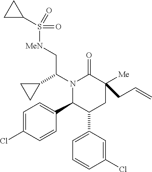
C1=C(Cl)C=CC(C2C(C3=CC=CC(Cl)=C3)CC([Me])(CC=C)C(=O)N2C(C2CC2)C[MeN]S(=O)(=O)C2CC2)=C1
